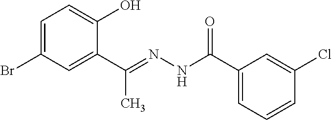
C1=C(Br)C=C(C(C)=NNC(=O)C2=CC=CC(Cl)=C2)C(O)=C1
